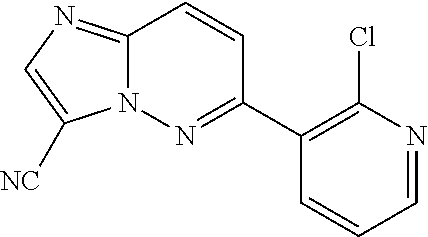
N12C(=NC=C1[NC])C=CC(C1=C(Cl)N=CC=C1)=N2
